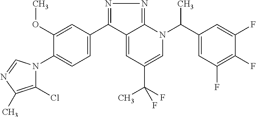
N1=C(C2=CC=C(N3C(Cl)=C(C)N=C3)C(OC)=C2)C2=CC(C(F)(C)F)=CN(C(C3=CC(F)=C(F)C(F)=C3)C)C2=N1
